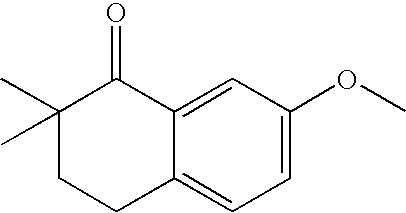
C12=CC(OC)=CC=C1CCC(C)(C)C2=O
